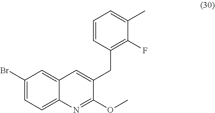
C12=CC(Br)=CC=C1N=C(OC)C(CC1=C(F)C(C)=CC=C1)=C2
